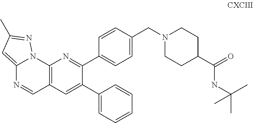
C12=CC(C)=NN1C1=C(C=N2)C=C(C2=CC=CC=C2)C(C2=CC=C(CN3CCC(C(NC(C)(C)C)=O)CC3)C=C2)=N1
